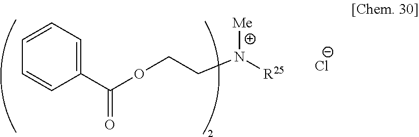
C1(C(OCCN([R25])[Me])=O)=CC=CC=C1.[Cl-]
